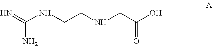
N=C(N)NCCNCC(O)=O
